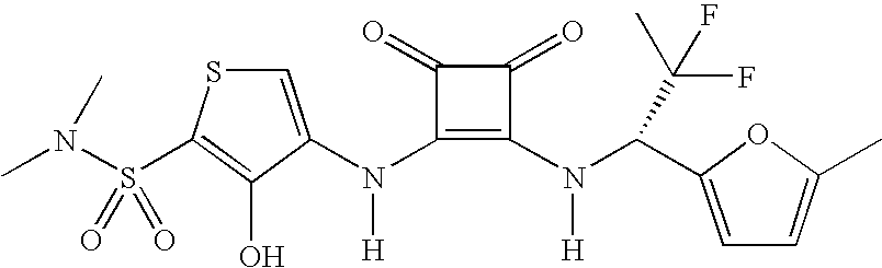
C1=C(N(C2=C(N(C(C3=CC=C(C)O3)C(C)(F)F)[H])C(=O)C2=O)[H])C(O)=C(S(N(C)C)(=O)=O)S1
